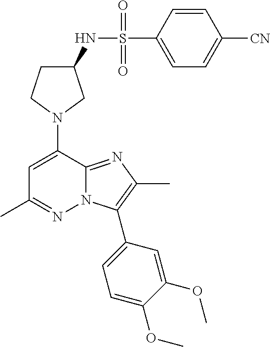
N1(C2=CC(C)=NN3C2=NC(C)=C3C2=CC=C(OC)C(OC)=C2)CC(NS(C2=CC=C([CN])C=C2)(=O)=O)CC1
